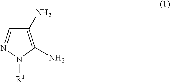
C1(N)=C(N)N([R1])N=C1
